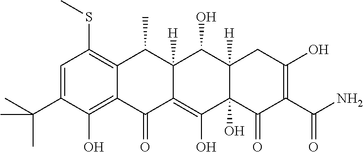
C1=C(C(C)(C)C)C(O)=C2C(=C1SC)C(C)C1([H])C(=C(O)C3(O)C([H])(C1O)CC(O)=C(C(N)=O)C3=O)C2=O
